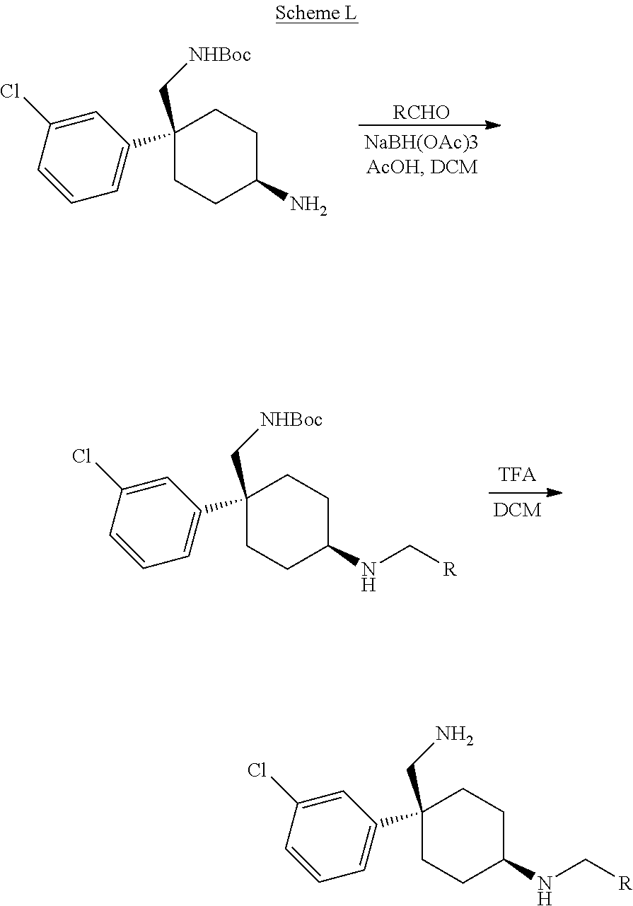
[RCHO].C1=C(Cl)C=CC=C1C1(C[NHBoc])CCC(N)CC1.C1=C(Cl)C=CC=C1C1(C[NHBoc])CCC(NC[R])CC1.C1=C(Cl)C=CC=C1C1(CN)CCC(NC[R])CC1
